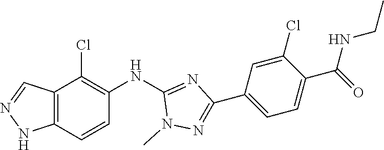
C12=C(C=CC(NC3=NC(C4=CC=C(C(NCC)=O)C(Cl)=C4)=NN3C)=C1Cl)NN=C2
